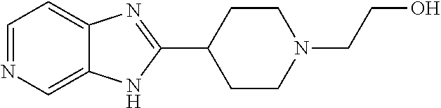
C1=NC=C2C(=C1)N=C(C1CCN(CCO)CC1)N2
